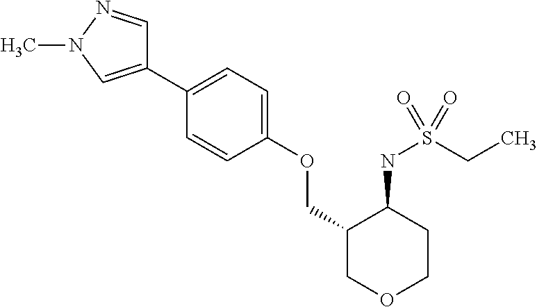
C1(C2=CC=C(OCC3COCCC3NS(CC)(=O)=O)C=C2)=CN(C)N=C1
